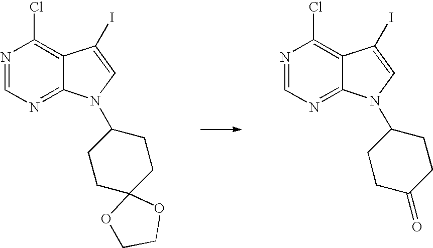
N1=CN=C2C(=C1Cl)C(I)=CN2C1CCC2(CC1)OCCO2.N1=CN=C2C(=C1Cl)C(I)=CN2C1CCC(=O)CC1
